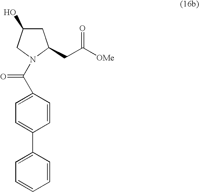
C1(C(N2CC(O)CC2CC([OMe])=O)=O)=CC=C(C2=CC=CC=C2)C=C1
